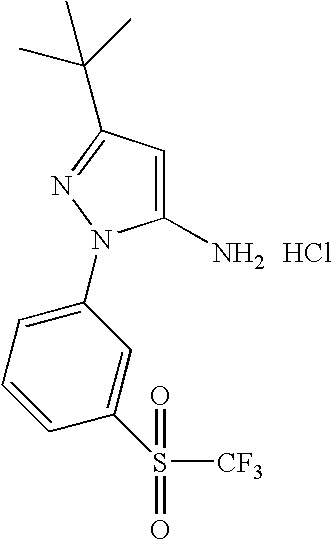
C1(N)=CC(C(C)(C)C)=NN1C1=CC=CC(S(=O)(=O)[CF3])=C1.Cl
